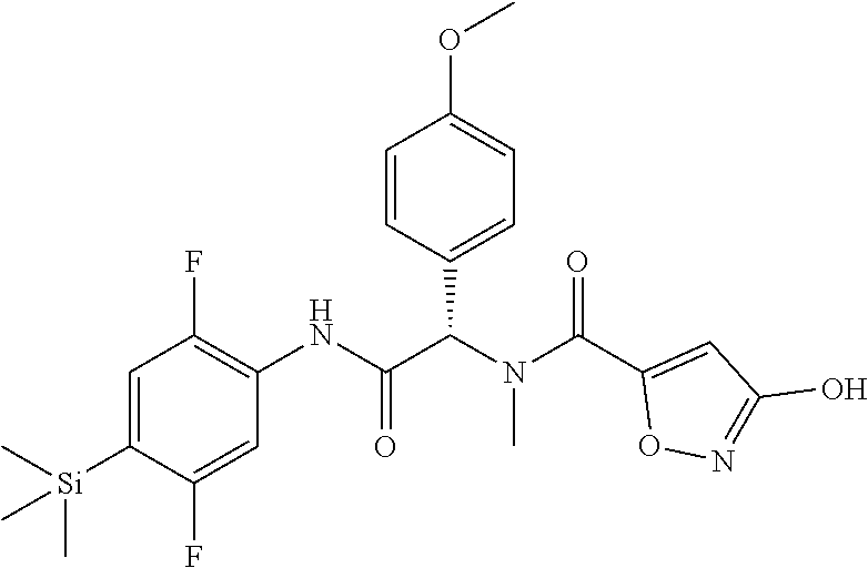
C1=C([Si](C)(C)C)C(F)=CC(NC(=O)C(N(C(C2=CC(O)=NO2)=O)C)C2=CC=C(OC)C=C2)=C1F
